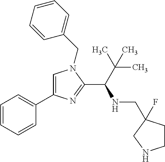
C1=C(C2=CC=CC=C2)N=C(C(C(C)(C)C)NCC2(F)CCNC2)N1CC1=CC=CC=C1
